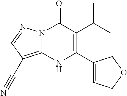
N12C(=C(C#N)C=N1)NC(C1=CCOC1)=C(C(C)C)C2=O
